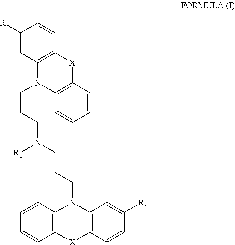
C1([R])=CC2=C(C=C1)[X]C1=C(N2CCCN(CCCN2C3=C([X]C4=C2C=C([R])C=C4)C=CC=C3)[R1])C=CC=C1
